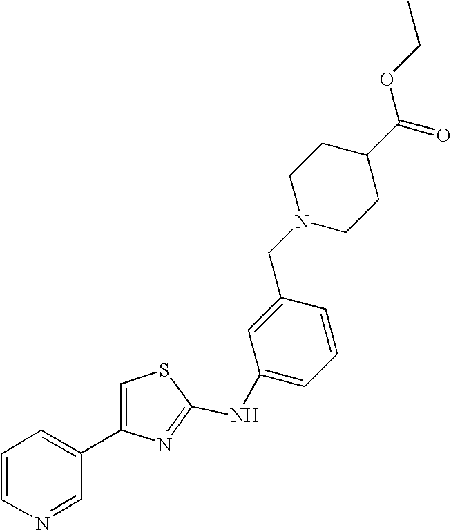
N(C1=NC(C2=CC=CN=C2)=CS1)C1=CC=CC(CN2CCC(C(=O)OCC)CC2)=C1
